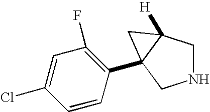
N1CC2([H])C(C3=C(F)C=C(Cl)C=C3)(C1)C2
